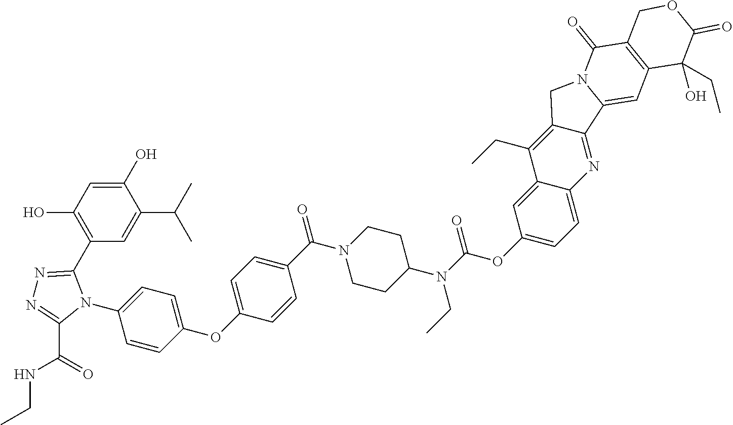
C1(N2C(C3=C(O)C=C(O)C(C(C)C)=C3)=NN=C2C(=O)NCC)=CC=C(OC2=CC=C(C(N3CCC(N(CC)C(OC4=CC=C5C(=C4)C(CC)=C4C(=N5)C5=CC6=C(C(=O)N5C4)COC(=O)C6(CC)O)=O)CC3)=O)C=C2)C=C1
